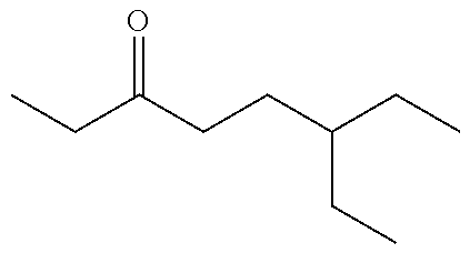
CCC(CCC(CC)CC)=O
